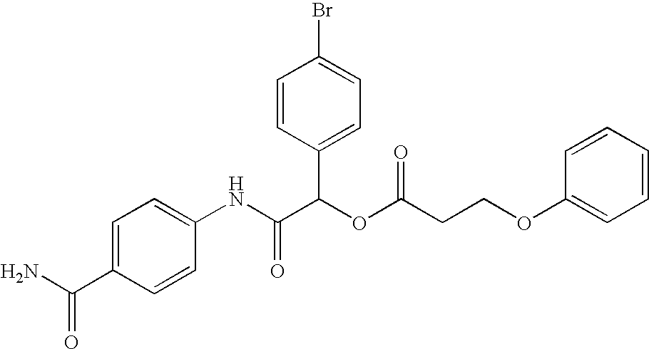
C1=CC(NC(C(OC(CCOC2=CC=CC=C2)=O)C2=CC=C(Br)C=C2)=O)=CC=C1C(N)=O
